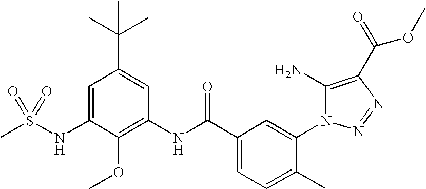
C1=C(NS(C)(=O)=O)C(OC)=C(NC(C2=CC=C(C)C(N3C(N)=C(C(=O)OC)N=N3)=C2)=O)C=C1C(C)(C)C
